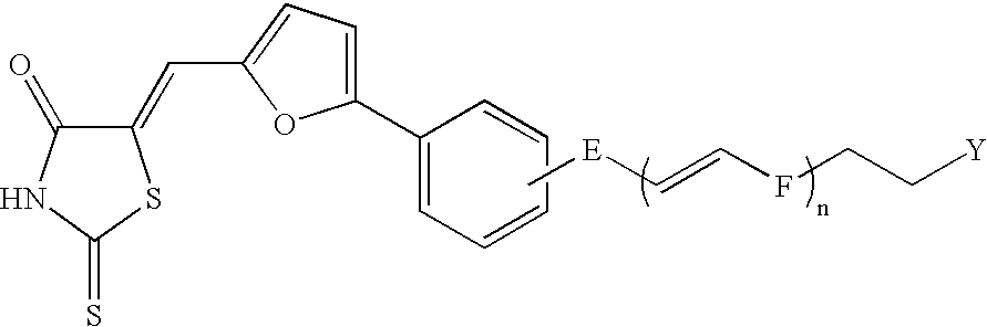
C[E]C=CFCC[Y].C1(=O)C(=CC2=CC=C(C3=CC=CC=C3)O2)SC(=S)N1
